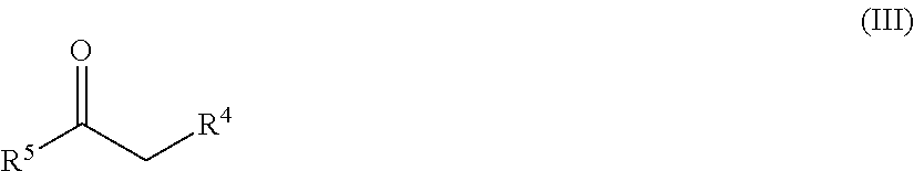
[R5]C(=O)C[R4]
